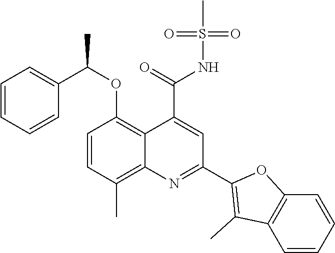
C1=CC(C)=C2C(=C1OC(C1=CC=CC=C1)C)C(C(=O)NS(C)(=O)=O)=CC(C1=C(C)C3=C(O1)C=CC=C3)=N2
